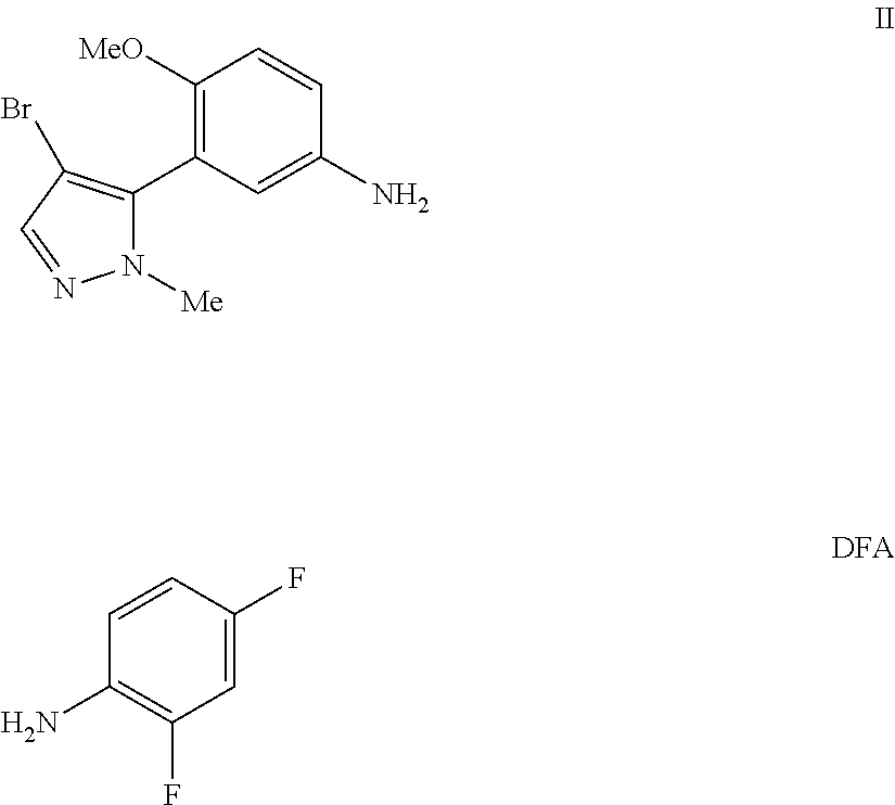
C1(C2=C([MeO])C=CC(N)=C2)=C(Br)C=NN1[Me].C1=CC(F)=CC(F)=C1N
